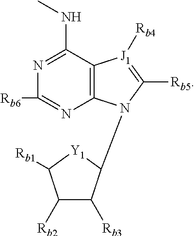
C1(NC)=NC([Rb6])=NC2=C1[J1]([Rb4])=C([Rb5])N2C1C([Rb3])C([Rb2])C([Rb1])[Y1]1
